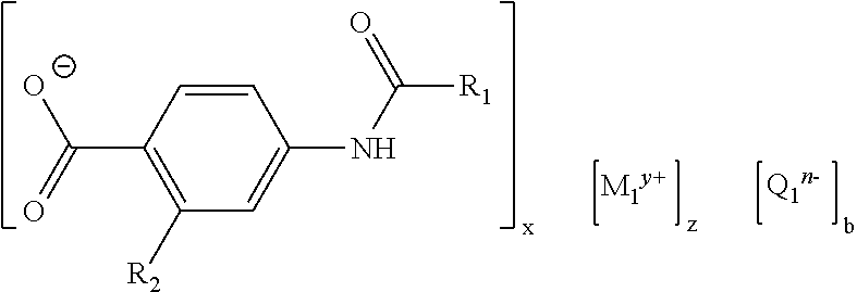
C1([R2])=C(C(=O)[O-])C=CC(NC([R1])=O)=C1
